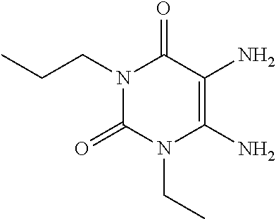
N1(CCC)C(=O)N(CC)C(N)=C(N)C1=O
